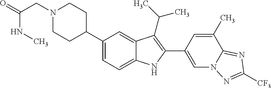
C1(C2CCN(CC(NC)=O)CC2)=CC=C2C(=C1)C(C(C)C)=C(C1=CN3C(=NC([CF3])=N3)C(C)=C1)N2
